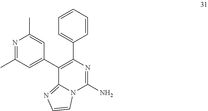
C1=CC=CC=C1C1=C(C2=CC(C)=NC(C)=C2)C2=NC=CN2C(N)=N1
